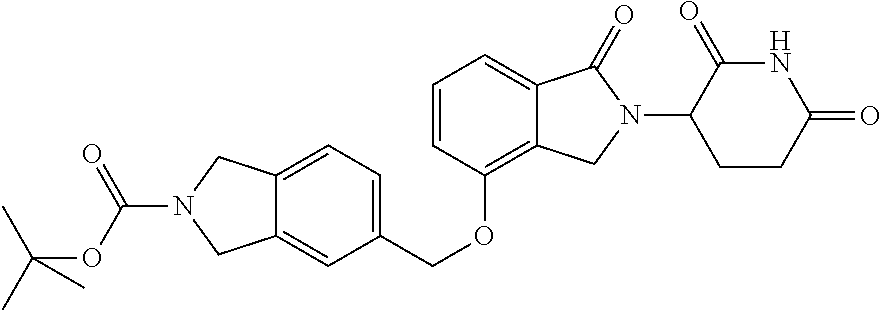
C1=CC(OCC2=CC=C3C(=C2)CN(C(=O)OC(C)(C)C)C3)=C2C(=C1)C(=O)N(C1CCC(=O)NC1=O)C2
